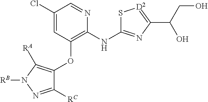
ClC1=CC(OC2=C([RA])N([RB])N=C2[RC])=C(NC2=NC(C(CO)O)=[D2]S2)N=C1
